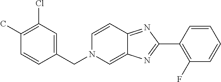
C1(C)=C(Cl)C=C(CN2C=C3C(=NC(C4=C(F)C=CC=C4)=N3)C=C2)C=C1
